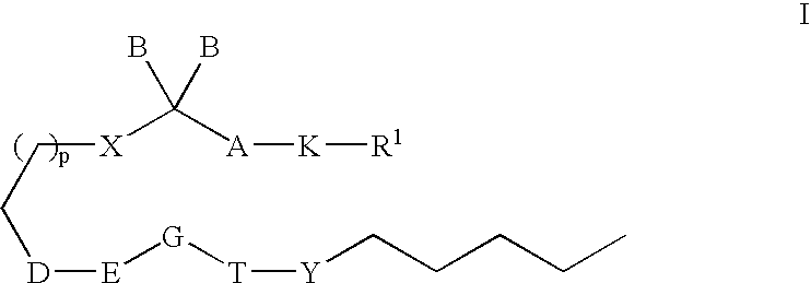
C([D][E][G][T][Y]CCCCC)C[X]C([A][K][R1])(B)B
